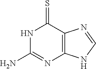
N1C(N)=NC2=C(C1=S)N=CN2
